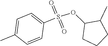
C1(OS(=O)(=O)C2=CC=C(C)C=C2)CCCC1C
